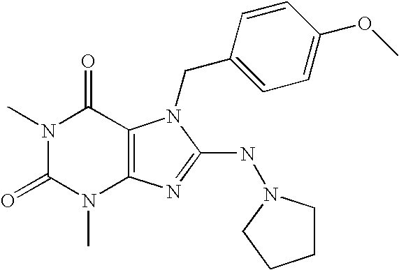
N1(C)C(=O)N(C)C2=C(C1=O)N(CC1=CC=C(OC)C=C1)C(NN1CCCC1)=N2
